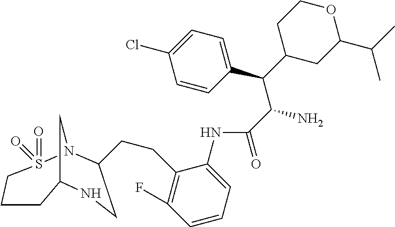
C(C(N)C(C1=CC=C(Cl)C=C1)C1CC(C(C)C)OCC1)(=O)NC1=CC=CC(F)=C1CCC1N2S(=O)(=O)CCCC(C2)NC1
